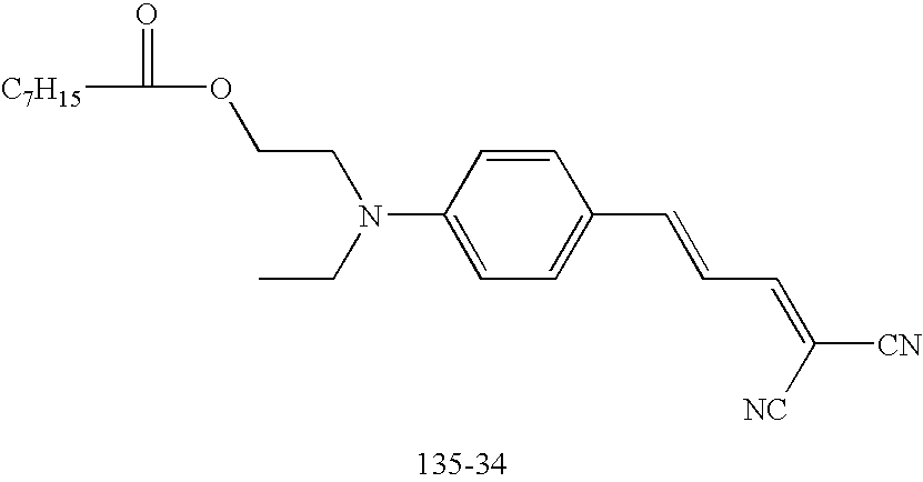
C1(N(CCOC([C7H15])=O)CC)=CC=C(C=CC=C([NC])[CN])C=C1.[135-34]
